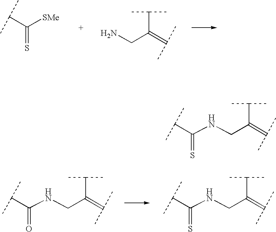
C(=S)(C(C)C)[SMe].C(C(C)C)(=C(C)C)CN.C(=O)(C(C)C)NCC(C(C)C)=C(C)C.C(=S)(C(C)C)NCC(C(C)C)=C(C)C.C(=S)(C(C)C)NCC(C(C)C)=C(C)C
